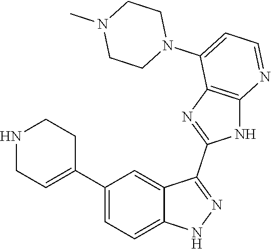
C1(C2=CC=C3C(=C2)C(C2=NC4=C(N2)N=CC=C4N2CCN(C)CC2)=NN3)=CCNCC1
